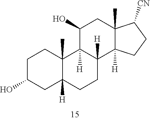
C1C(O)CC2([H])C(C)(C1)C1([H])C([H])(CC2)C2([H])C(C)(CC1O)C([CN])CC2
